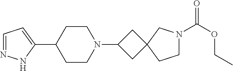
C1=NNC(C2CCN(C3CC4(C3)CCN(C(OCC)=O)C4)CC2)=C1
